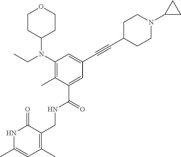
N1C(C)=CC(C)=C(CNC(C2=CC(C#CC3CCN(C4CC4)CC3)=CC(N(CC)C3CCOCC3)=C2C)=O)C1=O
